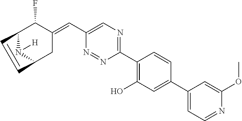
C1(C2=C(O)C=C(C3=CC=NC(OC)=C3)C=C2)=NC=C(C=C2C(F)C3N([H])C(C2)C=C3)N=N1
